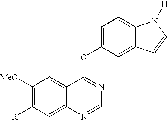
C1([MeO])=C([R])C=C2C(=C1)C(OC1=CC=C3C(=C1)C=CN3[H])=NC=N2
